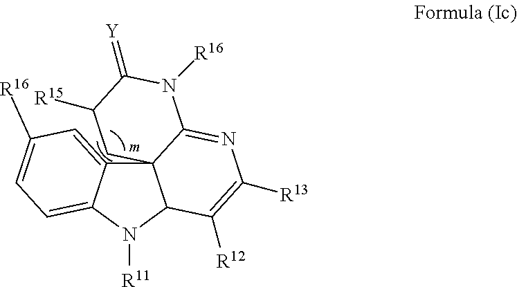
C123C4=CC([R16])=CC=C4N([R11])C1C([R12])=C([R13])N=C2N([R16])C(=[Y])C([R15])C3
